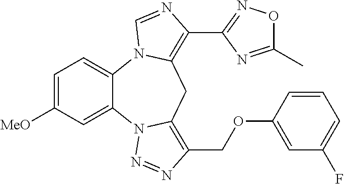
C1=C([MeO])C=C2C(=C1)N1C(=C(C3=NOC(C)=N3)N=C1)CC1=C(COC3=CC(F)=CC=C3)N=NN21
